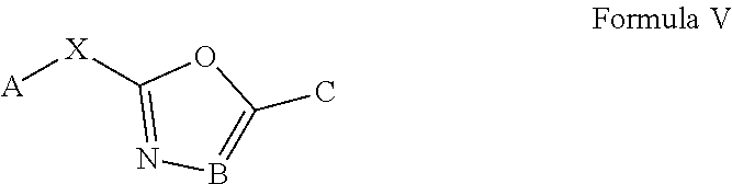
B1=C(C)OC([X][A])=N1
